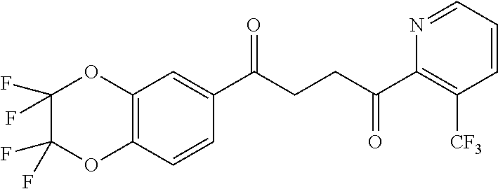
C1(C(CCC(C2=C([CF3])C=CC=N2)=O)=O)=CC2=C(C=C1)OC(F)(F)C(F)(F)O2
